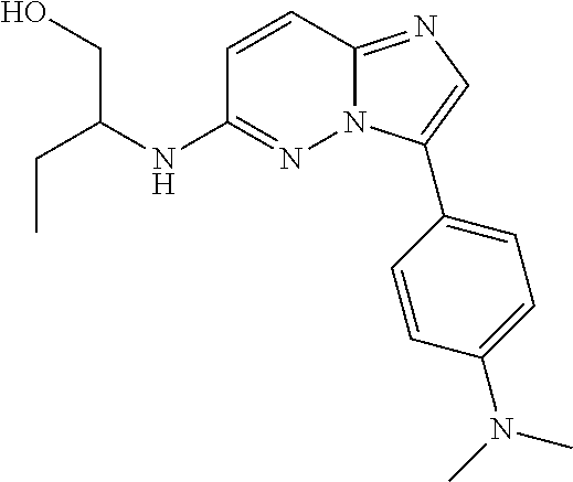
C(C)C(NC1=NN2C(=NC=C2C2=CC=C(N(C)C)C=C2)C=C1)CO
